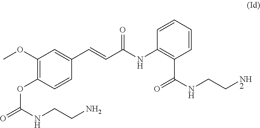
C1(OC)=C(OC(=O)NCCN)C=CC(C=CC(NC2=C(C(NCCN)=O)C=CC=C2)=O)=C1
